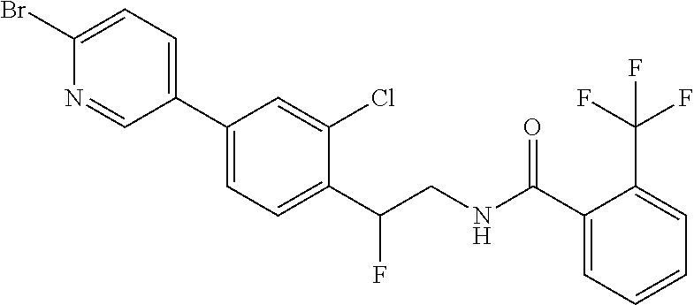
C1(Br)=CC=C(C2=CC=C(C(CNC(C3=CC=CC=C3C(F)(F)F)=O)F)C(Cl)=C2)C=N1
